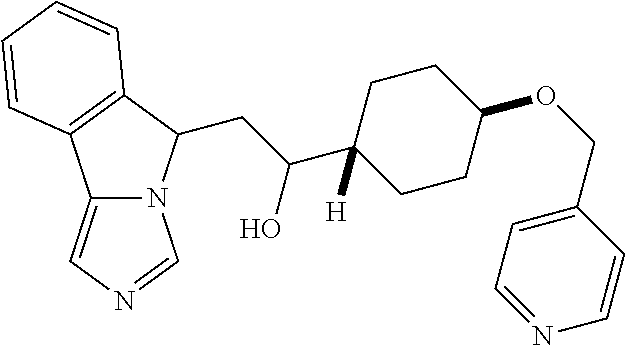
C12=CN=CN1C(CC(C1([H])CCC(OCC3=CC=NC=C3)CC1)O)C1=C2C=CC=C1
